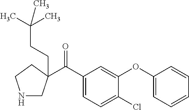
N1CC(C(C2=CC=C(Cl)C(OC3=CC=CC=C3)=C2)=O)(CCC(C)(C)C)CC1
